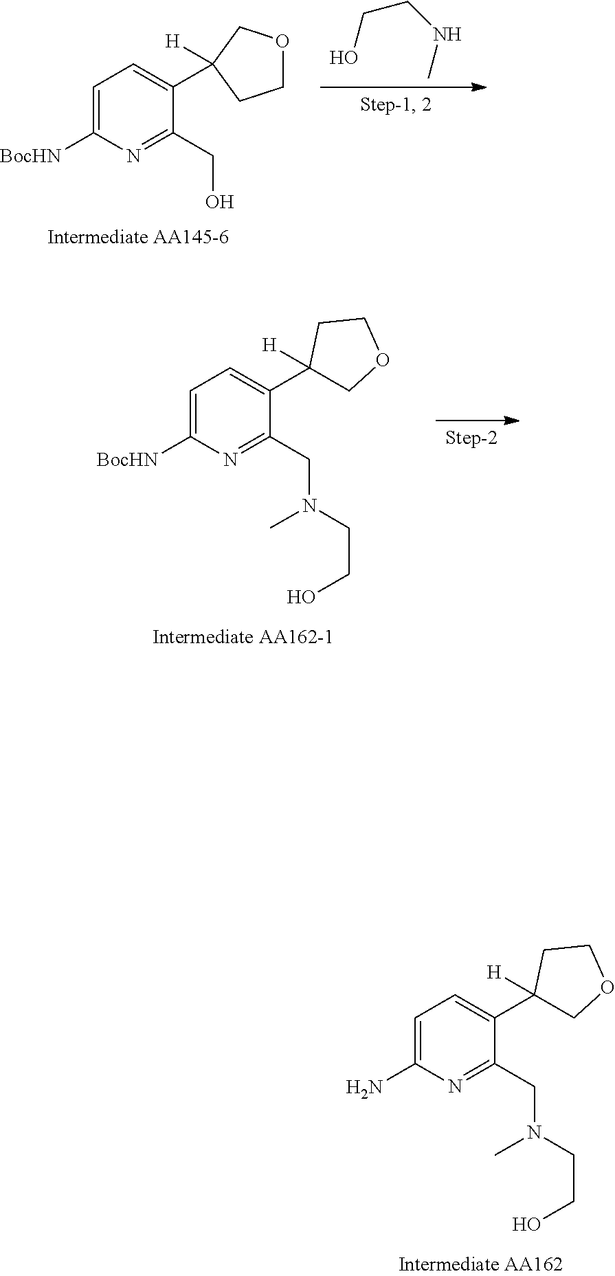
[BocHN]C1=CC=C(C2([H])COCC2)C(CO)=N1.C(CO)NC.[BocHN]C1=CC=C(C2([H])COCC2)C(CN(C)CCO)=N1.NC1=CC=C(C2([H])COCC2)C(CN(C)CCO)=N1
